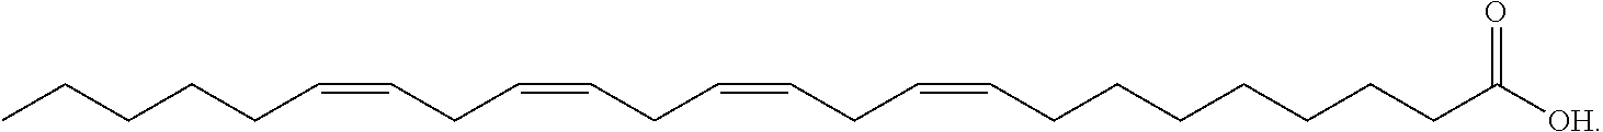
C(C=CCC=CCC=CCC=CCCCCCCCC([OH])=O)CCCC
